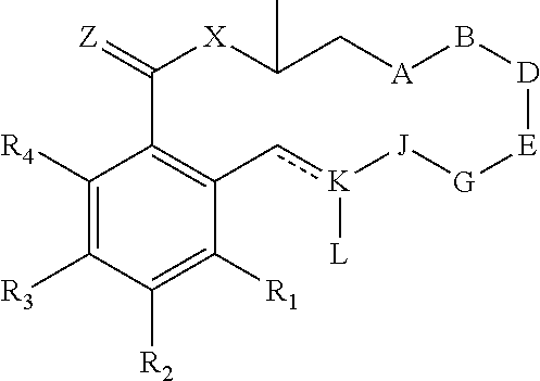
C1(=[Z])C2=C(c[K]([L])[J][G][E][D]B[A]CC(C)[X]1)C([R1])=C([R2])C([R3])=C2[R4]
